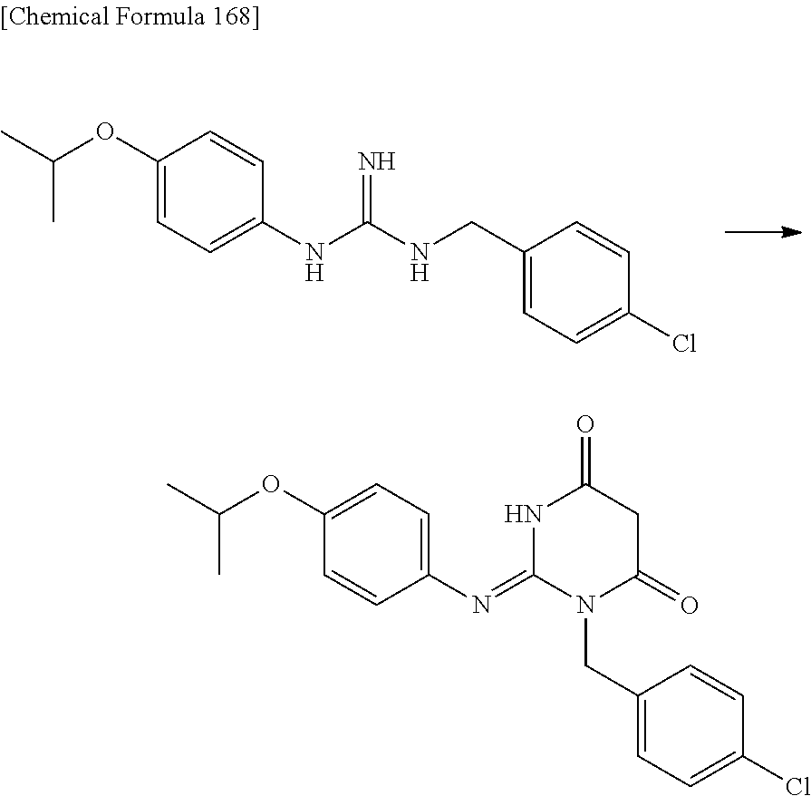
N=C(NCC1=CC=C(Cl)C=C1)NC1=CC=C(OC(C)C)C=C1.N1C(=NC2=CC=C(OC(C)C)C=C2)N(CC2=CC=C(Cl)C=C2)C(=O)CC1=O
